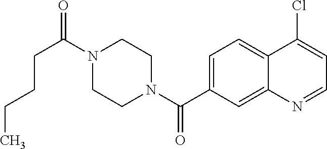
N1(C(CCCC)=O)CCN(C(=O)C2=CC=C3C(=C2)N=CC=C3Cl)CC1
